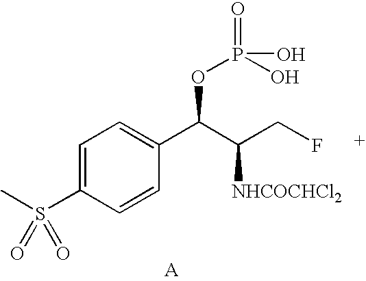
CS(C1=CC=C(C(C(CF)[NHCOCHCl2])OP(=O)(O)O)C=C1)(=O)=O
